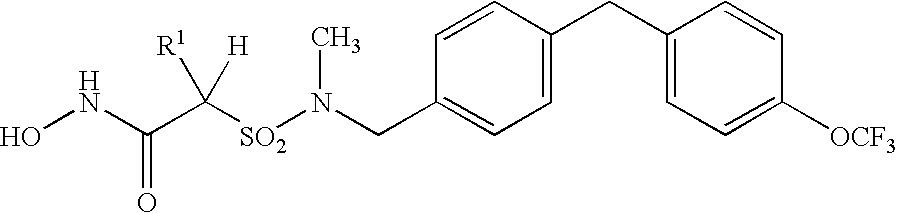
C1(CC2=CC=C([OCF3])C=C2)=CC=C(CN([SO2]C(C(NO)=O)([R1])[H])C)C=C1
